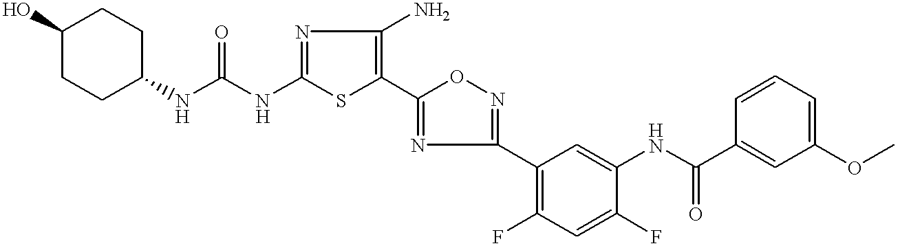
C1(NC(=O)NC2CCC(O)CC2)=NC(N)=C(C2=NC(C3=C(F)C=C(F)C(NC(C4=CC(OC)=CC=C4)=O)=C3)=NO2)S1
